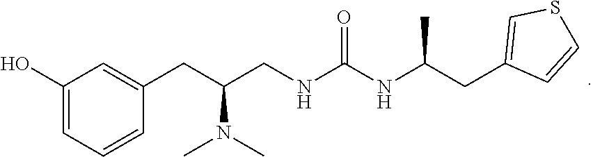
C1(O)=CC=CC(CC(CNC(NC(CC2=CSC=C2)C)=O)N(C)C)=C1
